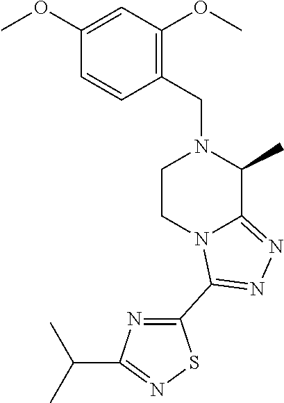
C1(OC)=CC(OC)=C(CN2CCN3C(=NN=C3C3=NC(C(C)C)=NS3)C2C)C=C1
